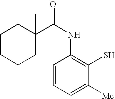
C1=CC=C([Me])C(S)=C1NC(=O)C1(C)CCCCC1
